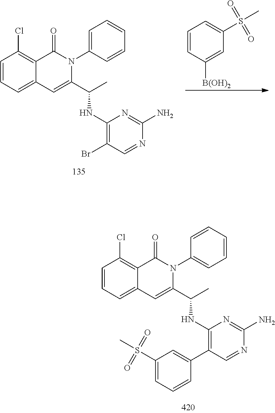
C1=CC=C2C(=C1Cl)C(=O)N(C1=CC=CC=C1)C(C(C)NC1=C(Br)C=NC(N)=N1)=C2.C1=CC([B(OH)2])=CC(S(C)(=O)=O)=C1.C1=CC=C2C(=C1Cl)C(=O)N(C1=CC=CC=C1)C(C(C)NC1=C(C3=CC(S(C)(=O)=O)=CC=C3)C=NC(N)=N1)=C2
